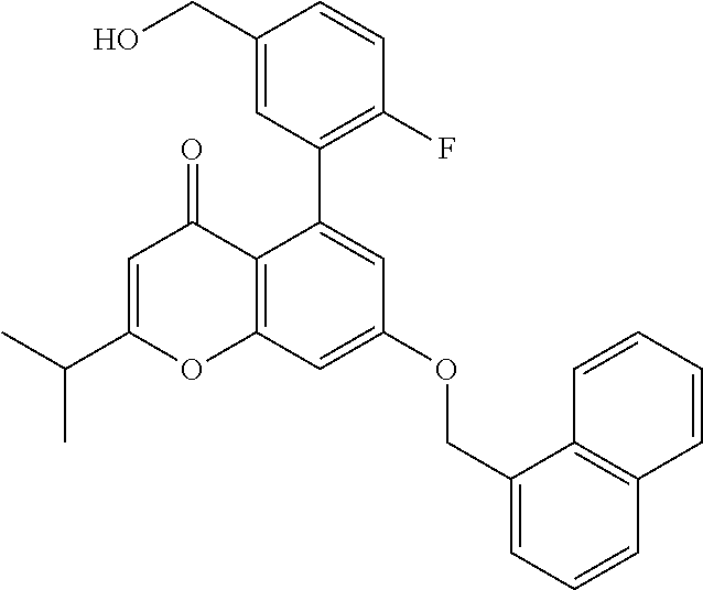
C12=C(C=C(OCC3=CC=CC4=C3C=CC=C4)C=C1C1=C(F)C=CC(CO)=C1)OC(C(C)C)=CC2=O
